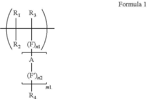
C(C([(F)n1][A][(F)n2][R4])([R3])C)([R2])([R1])C
